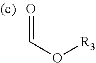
O=CO[R3]
